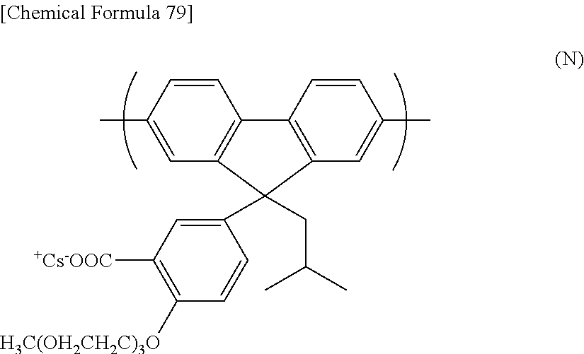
C1=C(C)C=CC2=C1C(C1=CC([+Cs-OOC])=C([H3C(OH2CH2C)3O])C=C1)(CC(C)C)C1=C2C=CC(C)=C1
